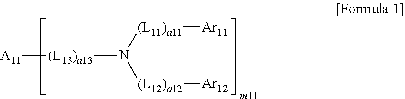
[A11][(L13)a13]N([(L12)a12][Ar12])[(L11)a11][Ar11]
